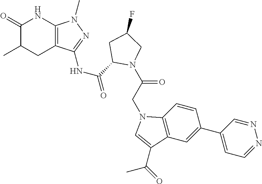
C1(=O)C(C)CC2=C(N1)N(C)N=C2NC(=O)C1N(C(CN2C3=C(C=C(C4=CC=NN=C4)C=C3)C(C(=O)C)=C2)=O)CC(F)C1
